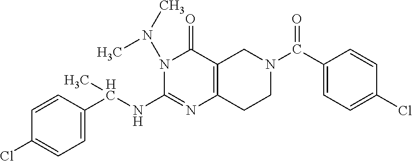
C1=CC(C(NC2=NC3=C(C(=O)N2N(C)C)CN(C(C2=CC=C(Cl)C=C2)=O)CC3)C)=CC=C1Cl
